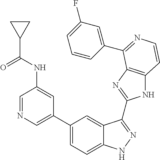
C1(C2=CN=CC(NC(C3CC3)=O)=C2)=CC=C2C(=C1)C(C1=NC3=C(N1)C=CN=C3C1=CC(F)=CC=C1)=NN2
